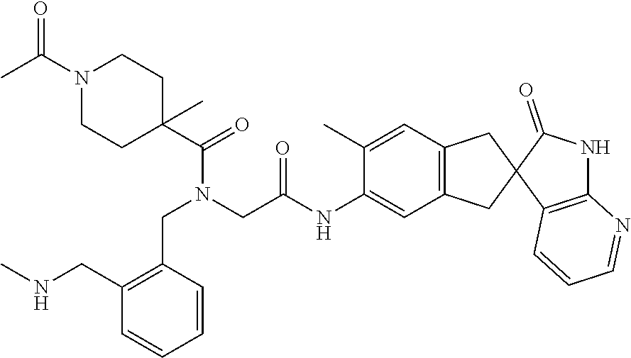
C1=CC(CN(C(C2(C)CCN(C(C)=O)CC2)=O)CC(NC2=CC3=C(C=C2C)CC2(C3)C3=C(NC2=O)N=CC=C3)=O)=C(CNC)C=C1
